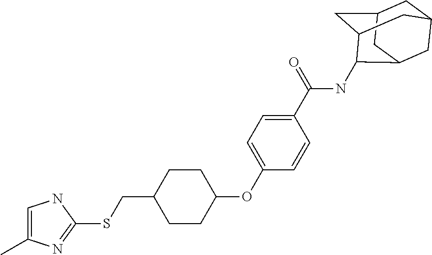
C1=C(C)N=C(SCC2CCC(OC3=CC=C(C(=O)NC4C5CC6CC(CC4C6)C5)C=C3)CC2)N1
